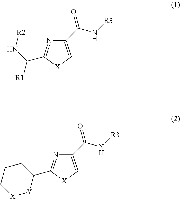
C1(C(N[R3])=O)=C[X]C(C(N[R2])[R1])=N1.C1(C(N[R3])=O)=C[X]C(C2CCC[X][Y]2)=N1
